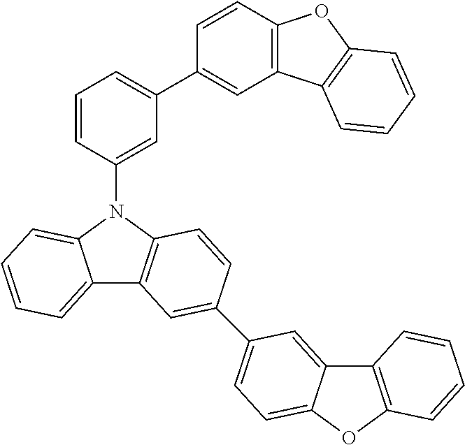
C12=CC=CC=C1N(C1=CC(C3=CC4=C(C=C3)OC3=C4C=CC=C3)=CC=C1)C1=C2C=C(C2=CC=C3C(=C2)C2=C(O3)C=CC=C2)C=C1
